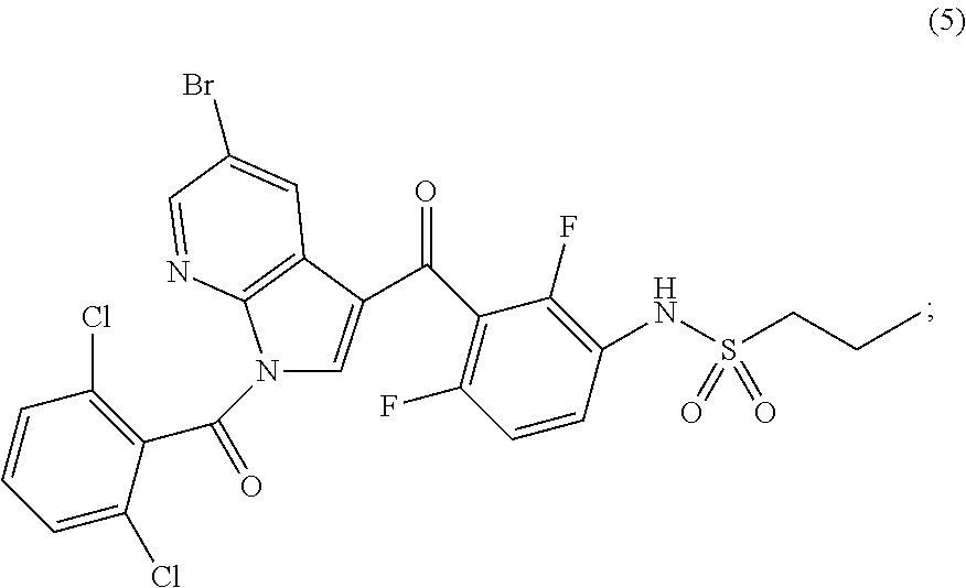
C1=C(Cl)C(C(=O)N2C=C(C(C3=C(F)C=CC(NS(CCC)(=O)=O)=C3F)=O)C3=C2N=CC(Br)=C3)=C(Cl)C=C1
